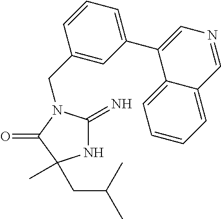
C1(CN2C(=N)NC(C)(CC(C)C)C2=O)=CC(C2=CN=CC3=CC=CC=C23)=CC=C1
